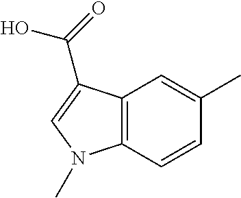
C12=C(C=CC(C)=C1)N(C)C=C2C(O)=O
